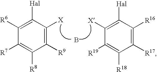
B.C1([R6])=C([Hal])C([X])=C([R9])C([R8])=C1[R7].C1([R16])=C([R17])C([R18])=C([R19])C([X])=C1[Hal]
